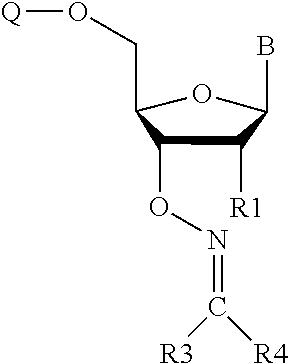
C1(CO[Q])C(ON=C([R4])[R3])C([R1])C(B)O1
